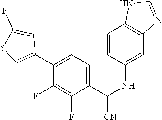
C1(C(NC2=CC3=C(C=C2)NC=N3)[CN])=CC=C(C2=CSC(F)=C2)C(F)=C1F
